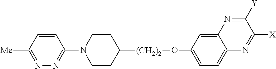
C1=CC([Me])=NN=C1N1CCC([(CH2)2]OC2=CC=C3C(=C2)N=C([Y])C([X])=N3)CC1
